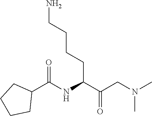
NCCCCC(C(CN(C)C)=O)NC(C1CCCC1)=O
